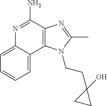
C12=C(C(N)=NC3=CC=CC=C13)N=C(C)N2CCC1(O)CC1
